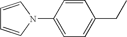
C1=CN(C2=CC=C(CC)C=C2)C=C1
